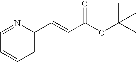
C1=NC(C=CC(OC(C)(C)C)=O)=CC=C1
